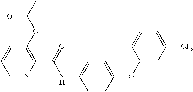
C1=CC=NC(C(=O)NC2=CC=C(OC3=CC([CF3])=CC=C3)C=C2)=C1OC(C)=O
